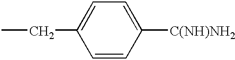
CCC1=CC=C([C(NH)NH2])C=C1
